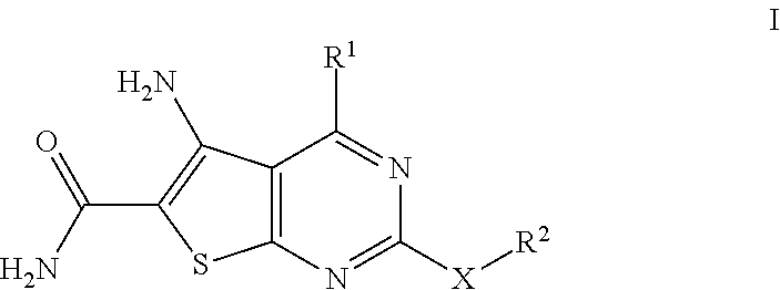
C12=C(N=C([X][R2])N=C1[R1])SC(C(N)=O)=C2N
